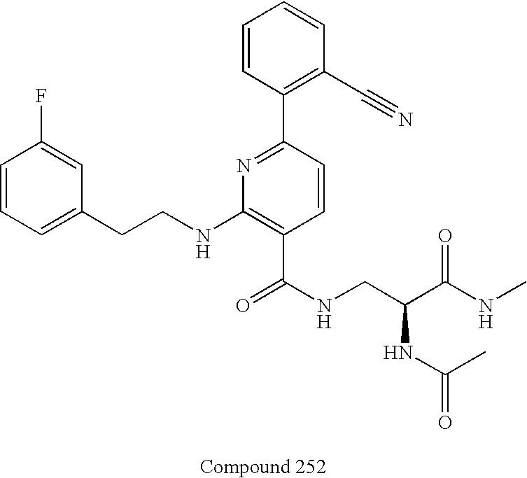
C1=CC=C(CCNC2=C(C(NCC(NC(C)=O)C(NC)=O)=O)C=CC(C3=C(C#N)C=CC=C3)=N2)C=C1F
